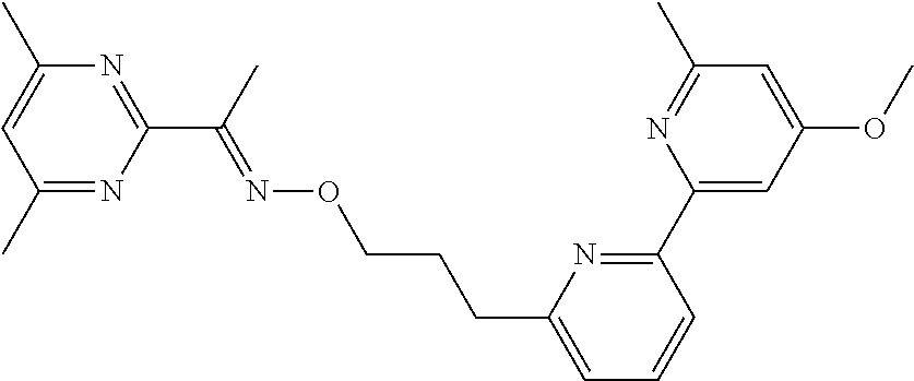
C1(C)=NC(C(C)=NOCCCC2=CC=CC(C3=CC(OC)=CC(C)=N3)=N2)=NC(C)=C1
